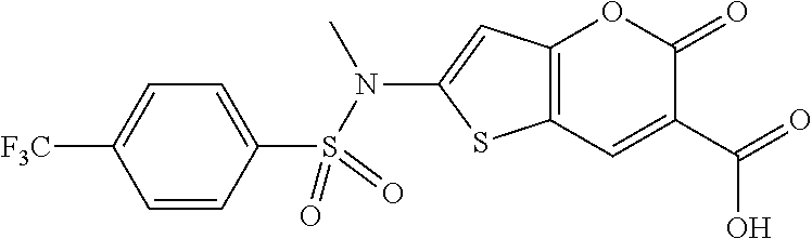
C12=C(C=C(C(=O)O)C(=O)O1)SC(N(S(C1=CC=C([F3C])C=C1)(=O)=O)C)=C2
